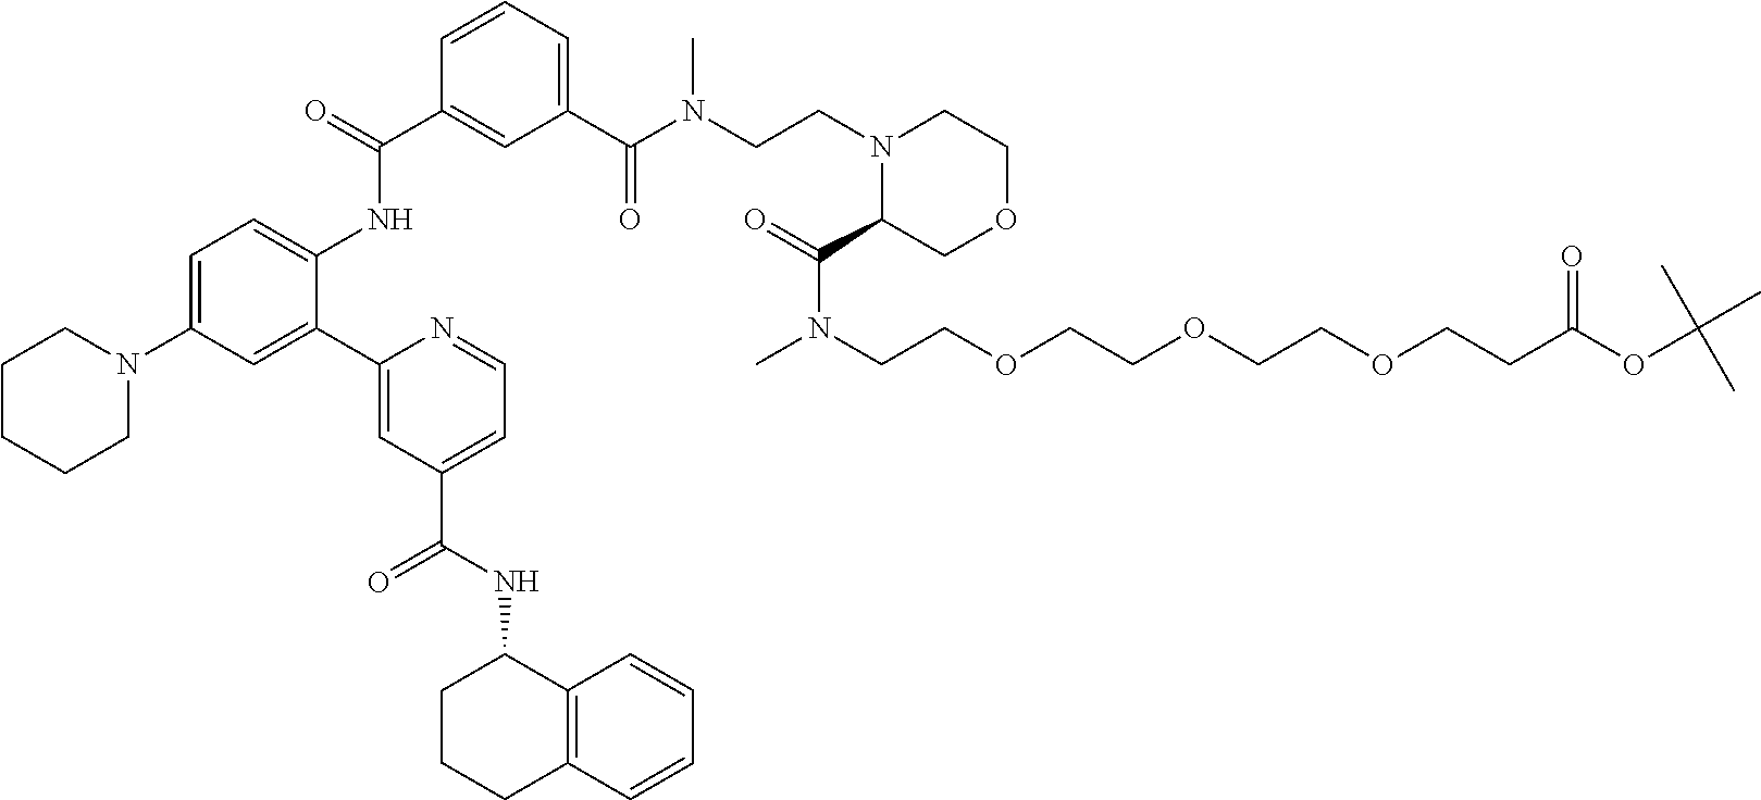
C(=O)(NC1=CC=C(N2CCCCC2)C=C1C1=CC(C(NC2CCCC3=C2C=CC=C3)=O)=CC=N1)C1=CC(C(N(CCN2C(C(=O)N(C)CCOCCOCCOCCC(OC(C)(C)C)=O)COCC2)C)=O)=CC=C1
